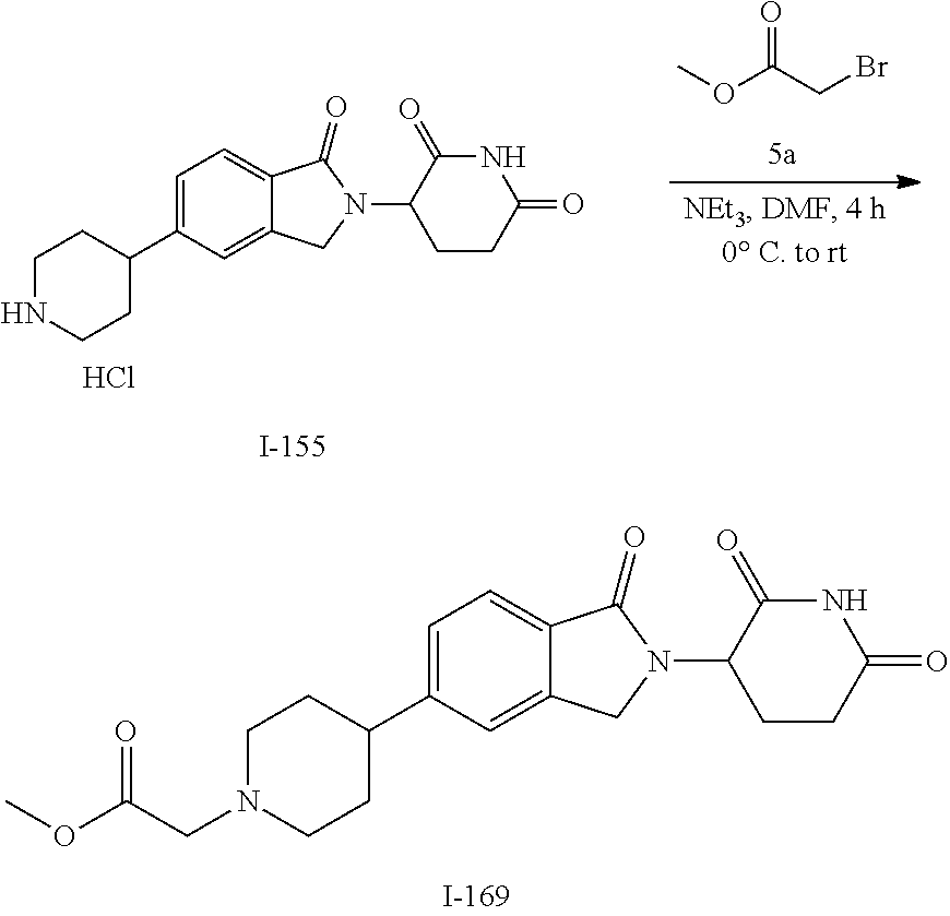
C1=C(C2CCN(CC(OC)=O)CC2)C=C2C(=C1)C(=O)N(C1CCC(=O)NC1=O)C2.COC(CBr)=O.C1=C(C2CCNCC2)C=C2C(=C1)C(=O)N(C1CCC(=O)NC1=O)C2.Cl
